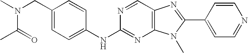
C1(NC2=NC3=C(C=N2)N=C(C2=CC=NC=C2)N3C)=CC=C(CN(C)C(C)=O)C=C1
